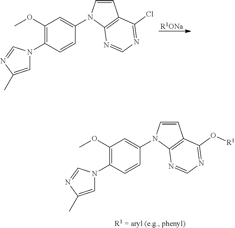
C1(OC)=C(N2C=C(C)N=C2)C=CC(N2C=CC3=C2N=CN=C3O[R1])=C1.C1(OC)=C(N2C=C(C)N=C2)C=CC(N2C=CC3=C2N=CN=C3Cl)=C1.[R1ONa]
